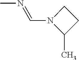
CN=CN1C(C)CC1
